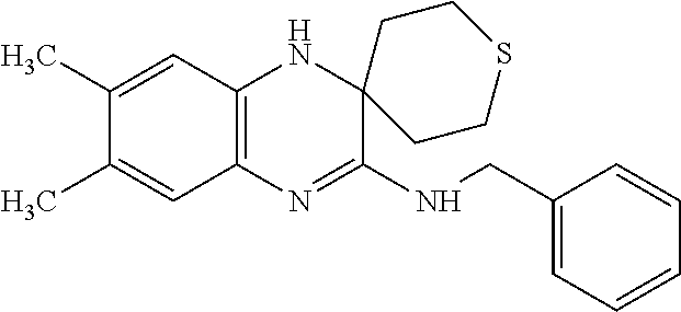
C12=C(N=C(NCC3=CC=CC=C3)C3(N1)CCSCC3)C=C(C)C(C)=C2
